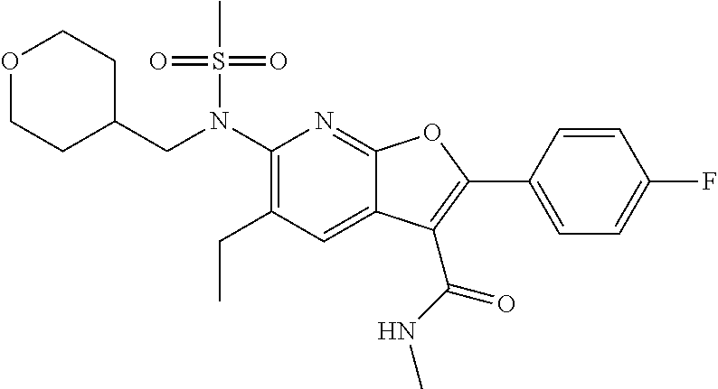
C1(N(CC2CCOCC2)S(C)(=O)=O)=C(CC)C=C2C(=N1)OC(C1=CC=C(F)C=C1)=C2C(NC)=O
